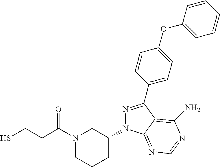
N1(C(CCS)=O)CCCC(N2N=C(C3=CC=C(OC4=CC=CC=C4)C=C3)C3=C(N)N=CN=C23)C1
